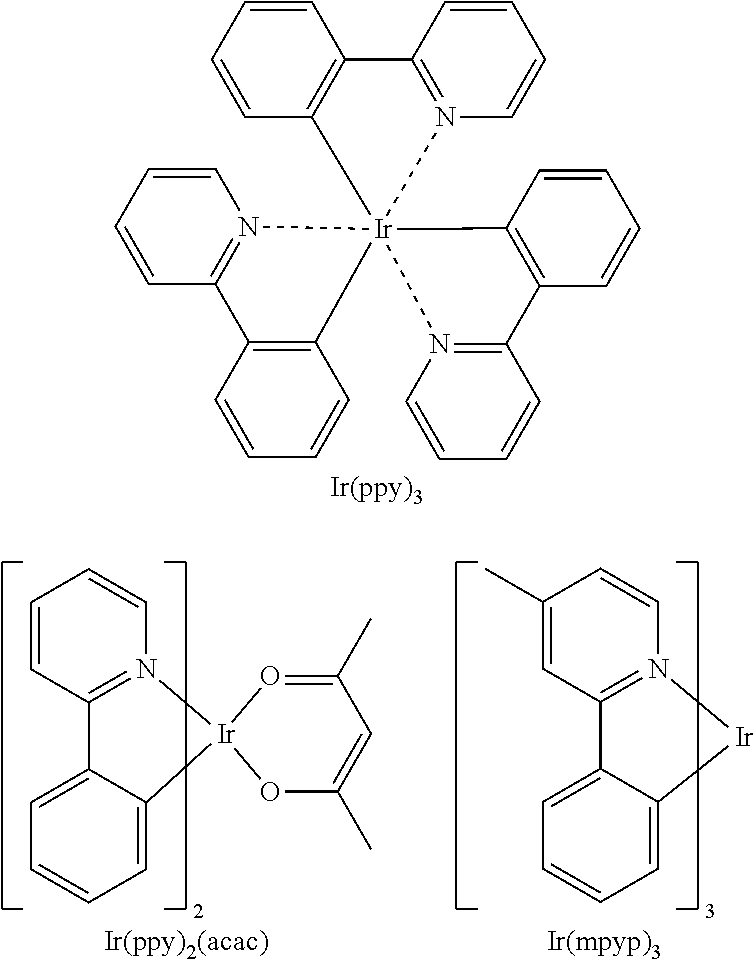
C1=CC=CC2=C1C1=N(C=CC=C1)[Ir]213(C2=C(C=CC=C2)C2=N1C=CC=C2)C1=C(C=CC=C1)C1=N3C=CC=C1.C1=CC2=N(C=C1)[Ir]1(C3=CC=CC=C23)OC(C)=CC(C)=O1.C1(C)=CC2=N(C=C1)[Ir]C1=CC=CC=C21
